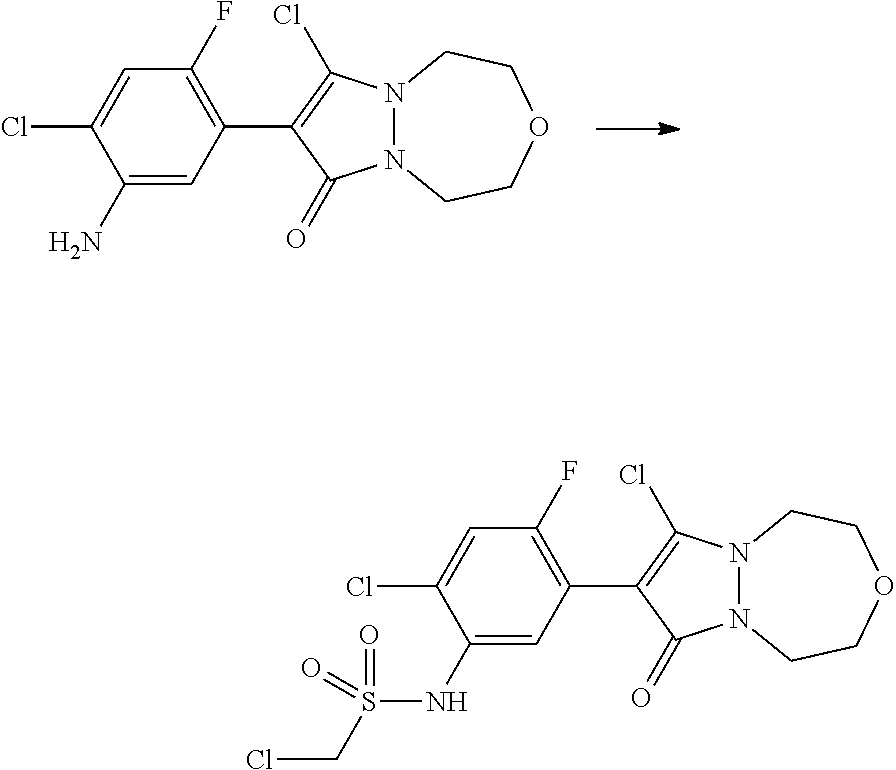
N12N(C(=O)C(C3=C(F)C=C(Cl)C(N)=C3)=C1Cl)CCOCC2.N12N(C(=O)C(C3=C(F)C=C(Cl)C(NS(=O)(CCl)=O)=C3)=C1Cl)CCOCC2
